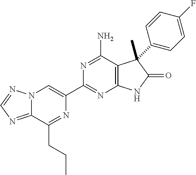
C12=NC=NN1C=C(C1=NC3=C(C(N)=N1)C(C)(C1=CC=C(F)C=C1)C(=O)N3)N=C2CCC
